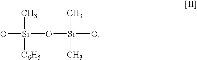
O[Si](O[Si](O)(C)C)(C)[C6H5]
